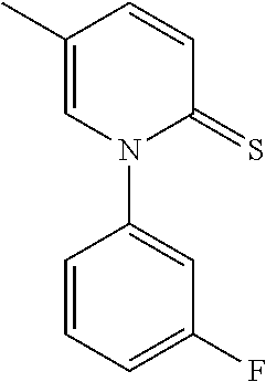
C1=CC(C)=CN(C2=CC(F)=CC=C2)C1=S
